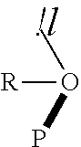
[R]O(P)C
